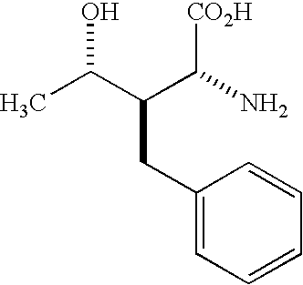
CC(O)C(CC1=CC=CC=C1)C([CO2H])N
